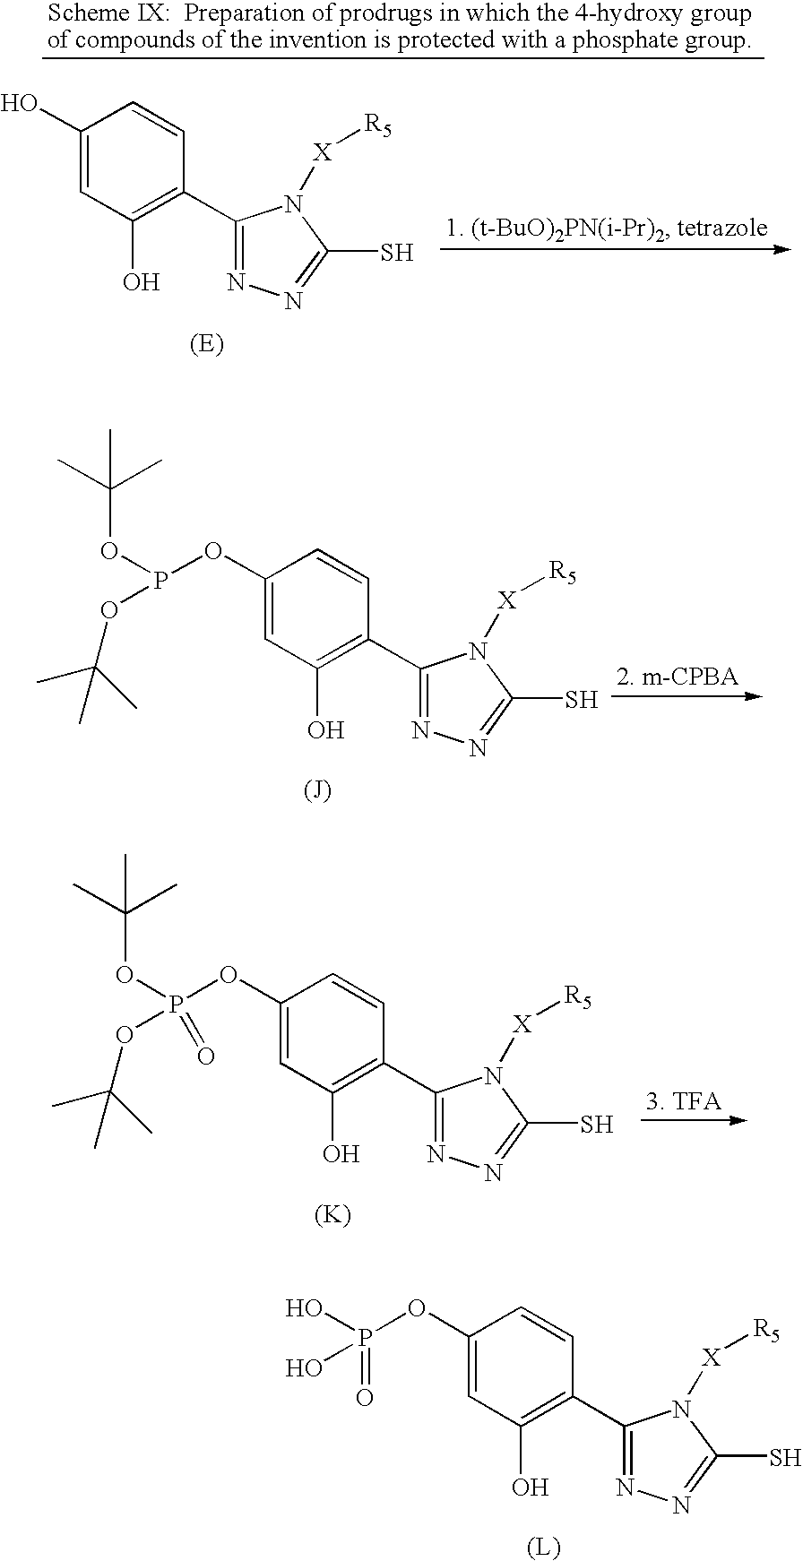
C1(O)=CC(O)=C(C2=NN=C(S)N2[X][R5])C=C1.C1(OP(OC(C)(C)C)OC(C)(C)C)=CC(O)=C(C2=NN=C(S)N2[X][R5])C=C1.C1(OP(OC(C)(C)C)(OC(C)(C)C)=O)=CC(O)=C(C2=NN=C(S)N2[X][R5])C=C1.[(K)].C1(OP(O)(O)=O)=CC(O)=C(C2=NN=C(S)N2[X][R5])C=C1.[(L)]
